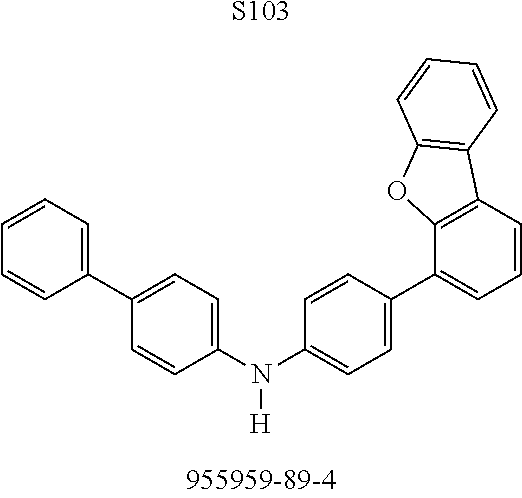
[S103].C1(N(C2=CC=C(C3=CC=CC4=C3OC3=C4C=CC=C3)C=C2)[H])=CC=C(C2=CC=CC=C2)C=C1
